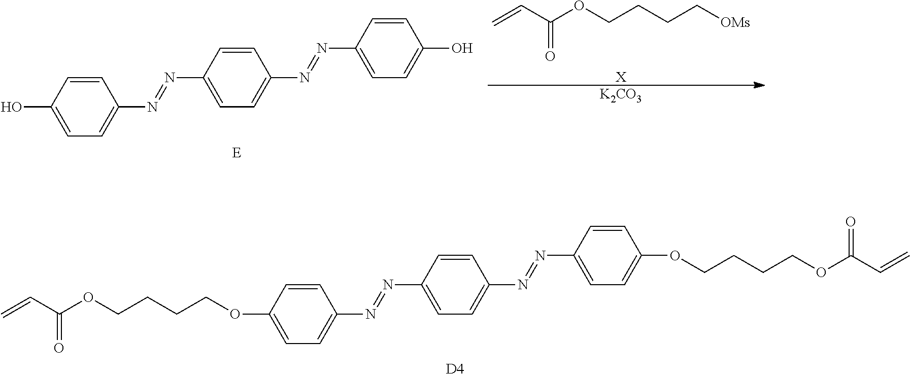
[X].C=CC(OCCCC[OMs])=O.[K2CO3].C1=CC(N=NC2=CC=C(N=NC3=CC=C(O)C=C3)C=C2)=CC=C1O.[E].[D4].C1=CC(N=NC2=CC=C(N=NC3=CC=C(OCCCCOC(C=C)=O)C=C3)C=C2)=CC=C1OCCCCOC(C=C)=O
